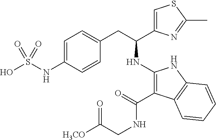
C1=C(NS(O)(=O)=O)C=CC(CC(NC2=C(C(=O)NCC(=O)[H3CO])C3=C(N2)C=CC=C3)C2=CSC(C)=N2)=C1
